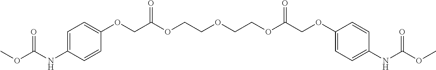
C1=C(NC(OC)=O)C=CC(OCC(OCCOCCOC(COC2=CC=C(NC(OC)=O)C=C2)=O)=O)=C1
